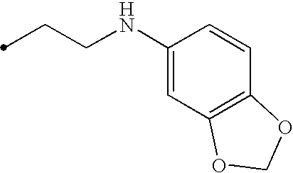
C1(NCCC)=CC2=C(C=C1)OCO2
